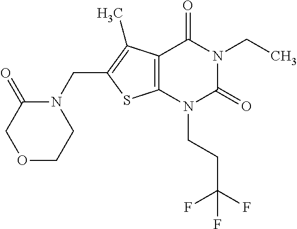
C12=C(N(CCC(F)(F)F)C(=O)N(CC)C1=O)SC(CN1C(=O)COCC1)=C2C
